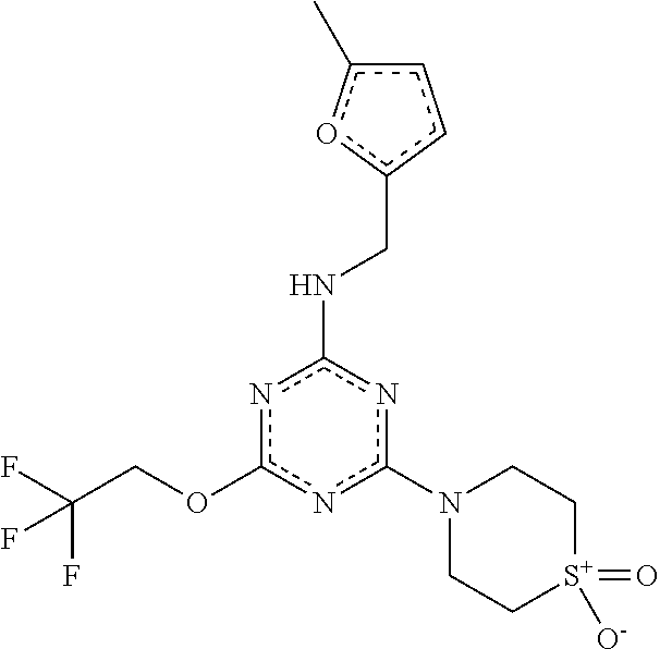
c1(N2CC[S+](=O)([O-])CC2)nc(NCc2ccc(C)o2)nc(OCC(F)(F)F)n1
